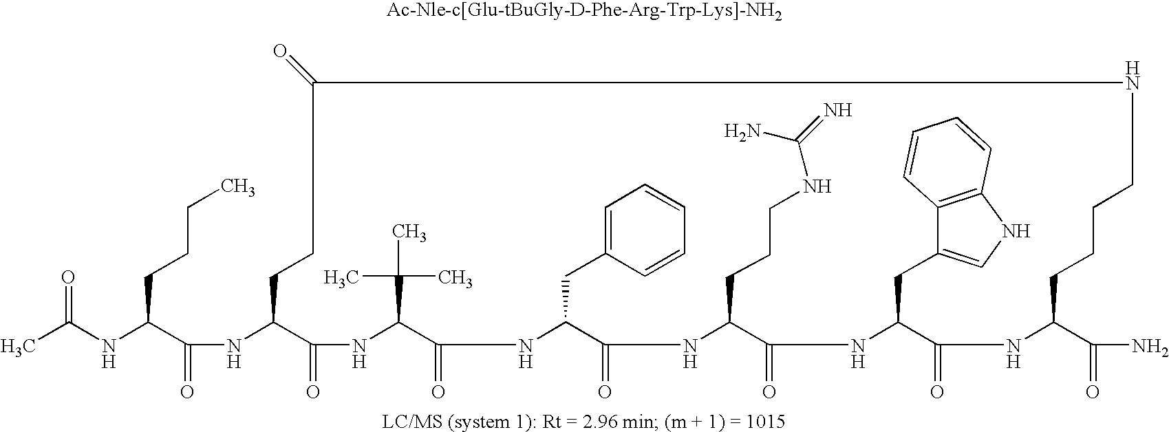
CC(NC(C(NC1C(=O)NC(C(C)(C)C)C(=O)NC(CC2=CC=CC=C2)C(=O)NC(CCCNC(=N)N)C(=O)NC(CC2=CNC3=C2C=CC=C3)C(=O)NC(C(=O)N)CCCCNC(=O)CC1)=O)CCCC)=O
